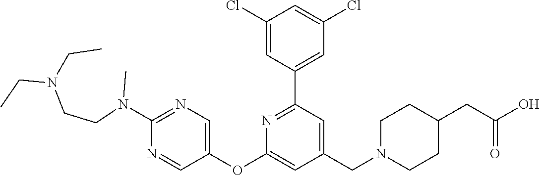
C1(Cl)=CC(C2=NC(OC3=CN=C(N(C)CCN(CC)CC)N=C3)=CC(CN3CCC(CC(O)=O)CC3)=C2)=CC(Cl)=C1
